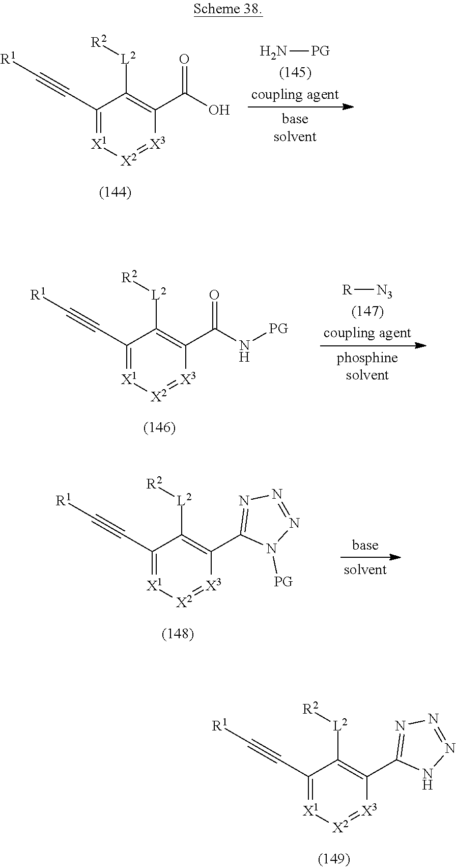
[X2]1=[X3]C(C(=O)O)=C([L2][R2])C(C#C[R1])=[X1]1.N[PG].[X2]1=[X3]C(C(=O)N[PG])=C([L2][R2])C(C#C[R1])=[X1]1.[R][N3].[X2]1=[X3]C(C2=NN=NN2[PG])=C([L2][R2])C(C#C[R1])=[X1]1.[X2]1=[X3]C(C2=NN=NN2)=C([L2][R2])C(C#C[R1])=[X1]1
